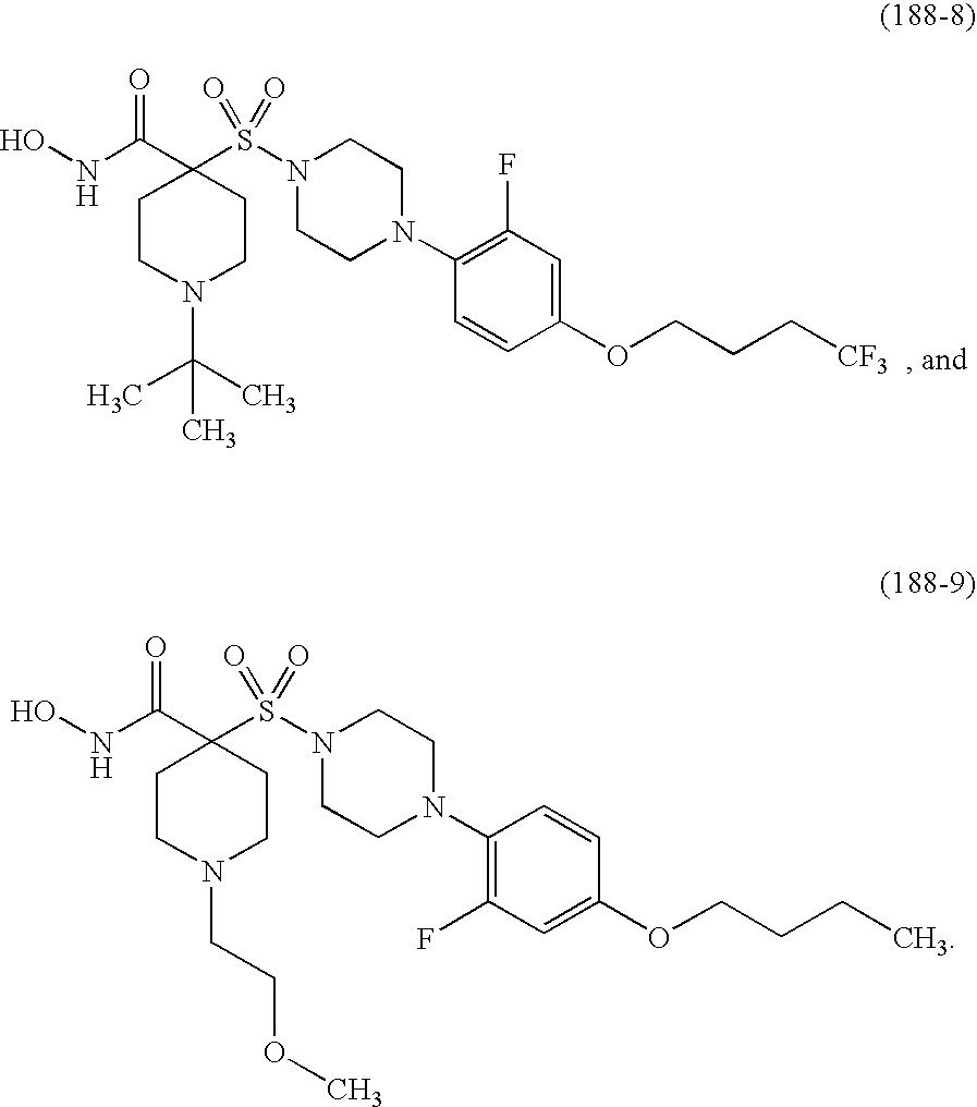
C1(N2CCN(S(C3(C(=O)NO)CCN(C(C)(C)C)CC3)(=O)=O)CC2)=C(F)C=C(OCCC[CF3])C=C1.C1(N2CCN(S(C3(C(=O)NO)CCN(CCOC)CC3)(=O)=O)CC2)=C(F)C=C(OCCCC)C=C1
